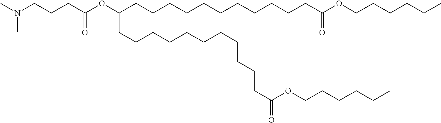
N(CCCC(OC(CCCCCCCCCCCC(OCCCCCC)=O)CCCCCCCCCCCC(=O)OCCCCCC)=O)(C)C
